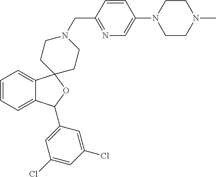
C1=C2C(=CC=C1)C1(OC2C2=CC(Cl)=CC(Cl)=C2)CCN(CC2=NC=C(N3CCN(C)CC3)C=C2)CC1
